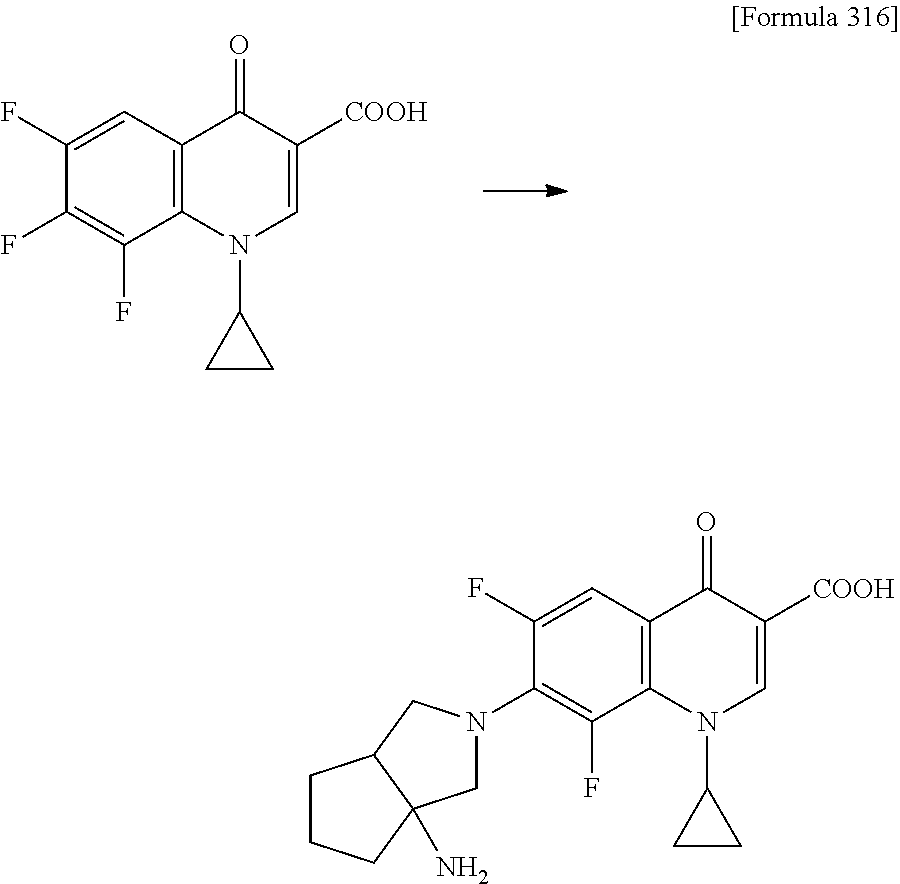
C1(F)=CC2=C(C(F)=C1F)N(C1CC1)C=C([COOH])C2=O.C1(F)=CC2=C(C(F)=C1N1CC3(N)C(C1)CCC3)N(C1CC1)C=C([COOH])C2=O
